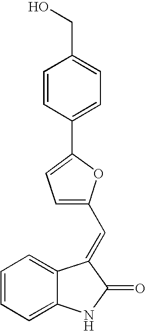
C1=CC=C2C(=C1)C(=CC1=CC=C(C3=CC=C(CO)C=C3)O1)C(=O)N2
